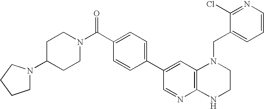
C(N1C2=C(NCC1)N=CC(C1=CC=C(C(N3CCC(N4CCCC4)CC3)=O)C=C1)=C2)C1=CC=CN=C1Cl
